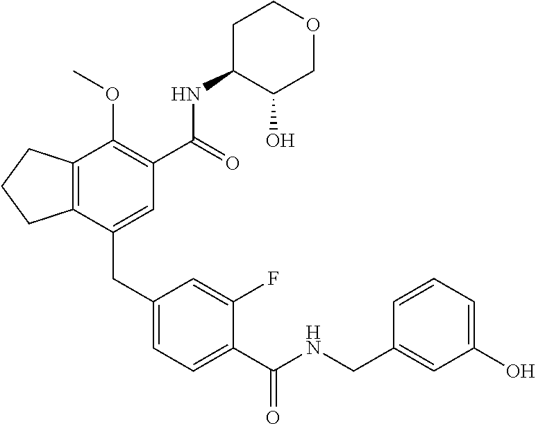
C12=C(CCC1)C(OC)=C(C(NC1C(O)COCC1)=O)C=C2CC1=CC=C(C(NCC2=CC(O)=CC=C2)=O)C(F)=C1
